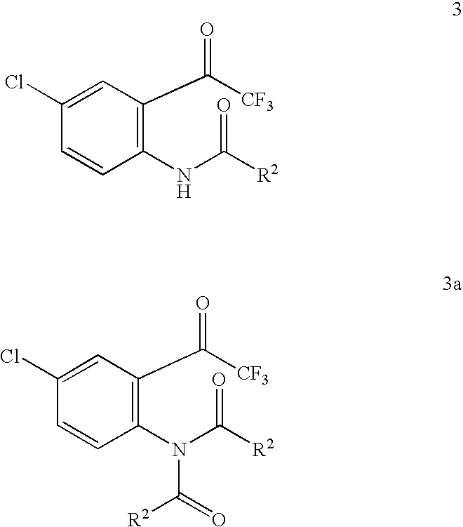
C1(NC(=O)[R2])=C(C([CF3])=O)C=C(Cl)C=C1.C1(N(C(=O)[R2])C(=O)[R2])=C(C([CF3])=O)C=C(Cl)C=C1
